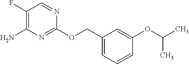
C1(OCC2=CC=CC(OC(C)C)=C2)=NC(N)=C(F)C=N1
